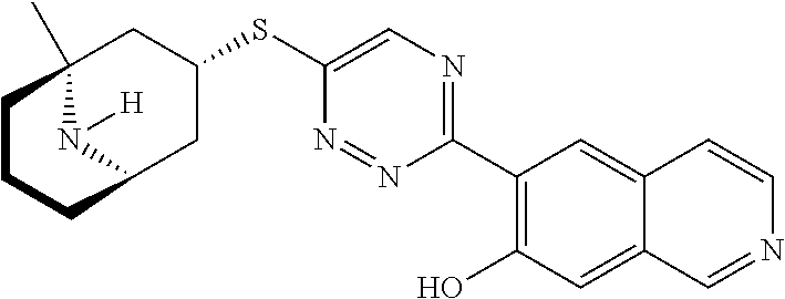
C1(C2=C(O)C=C3C(=C2)C=CN=C3)=NC=C(SC2CC3(C)N([H])C(C2)CCC3)N=N1
